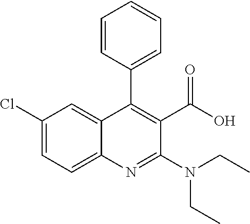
C1(Cl)=CC=C2C(=C1)C(C1=CC=CC=C1)=C(C(=O)O)C(N(CC)CC)=N2
